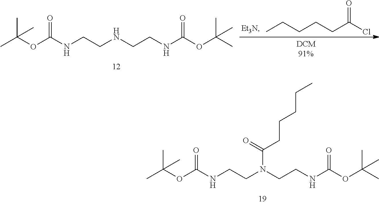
CC(OC(NCCN(CCNC(OC(C)(C)C)=O)C(CCCCC)=O)=O)(C)C.CCCCCC(Cl)=O.CC(OC(NCCNCCNC(OC(C)(C)C)=O)=O)(C)C
